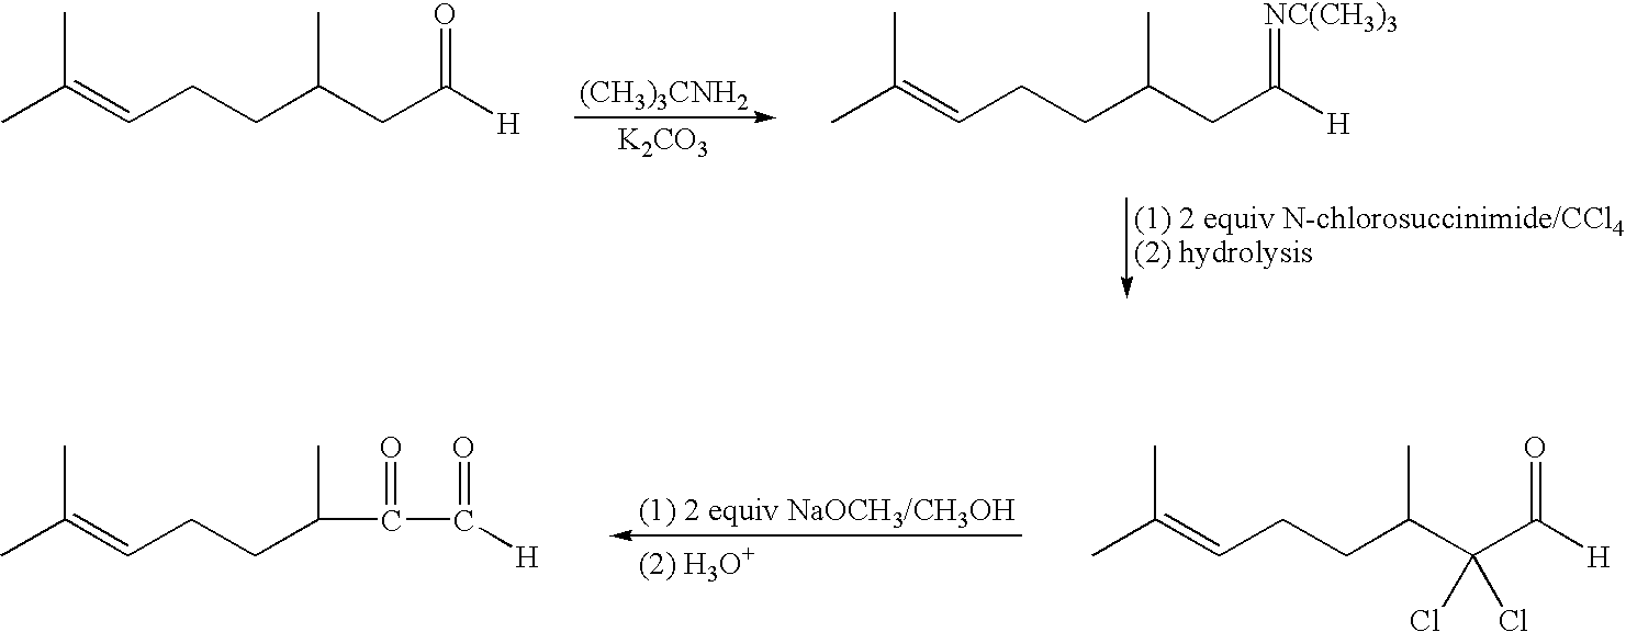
[(CH3)3CNH2].[K2CO3].CC(=CCCC(CC([H])=O)C)C.CC(=CCCC(CC([H])=[NC(CH3)3])C)C.[(1) 2 equiv NaOCH3/CH3OH].[(2) H3O+].CC(=CCCC(C)C(C([H])=O)=O)C.CC(=CCCC(C)C(C([H])=O)(Cl)Cl)C
